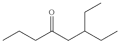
C(CC(CC(CC)CC)=O)C
